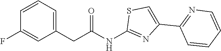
C1(F)=CC(CC(NC2=NC(C3=NC=CC=C3)=CS2)=O)=CC=C1
